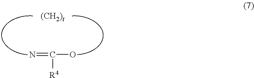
N=C(O)[R4]
